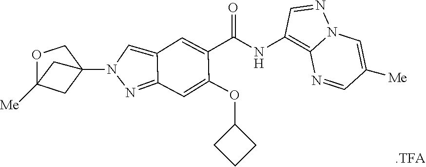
O1C2([Me])CC(N3N=C4C(=C3)C=C(C(NC3=C5N(N=C3)C=C([Me])C=N5)=O)C(OC3CCC3)=C4)(C1)C2
